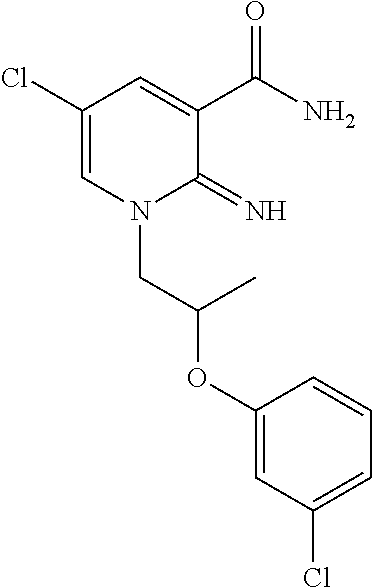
C1(Cl)=CN(CC(OC2=CC(Cl)=CC=C2)C)C(=N)C(C(N)=O)=C1
